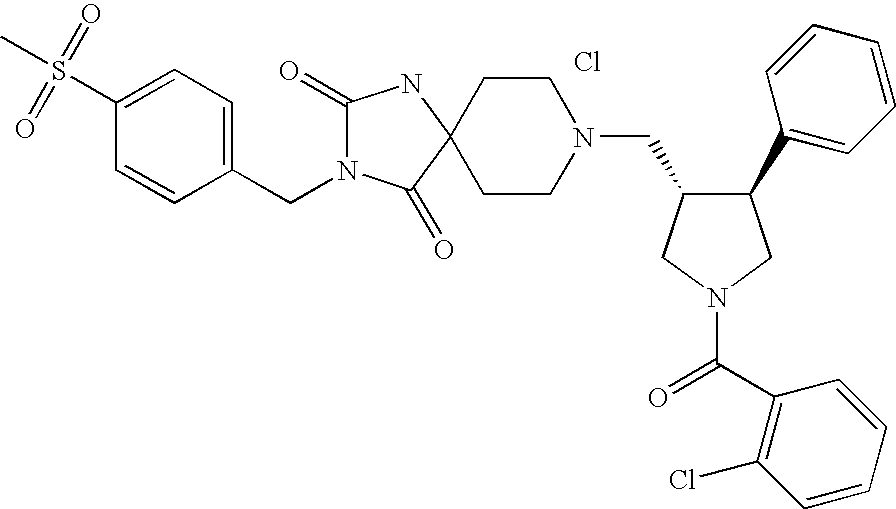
Cl.C1(S(=O)(C)=O)=CC=C(CN2C(=O)NC3(C2=O)CCN(CC2C(C4=CC=CC=C4)CN(C(=O)C4=C(Cl)C=CC=C4)C2)CC3)C=C1
